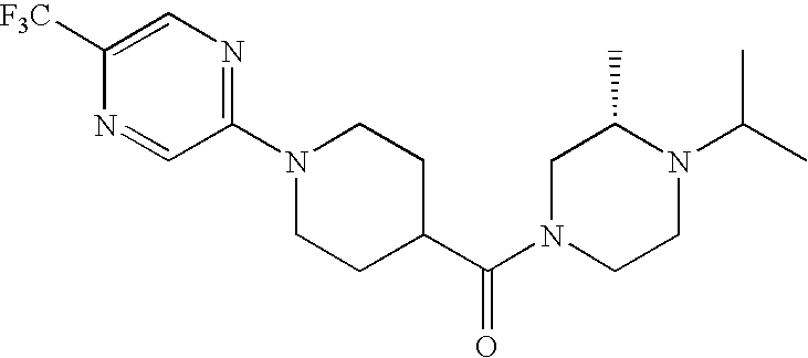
O=C(N1CC(C)N(C(C)C)CC1)C1CCN(C2=NC=C([F3C])N=C2)CC1
